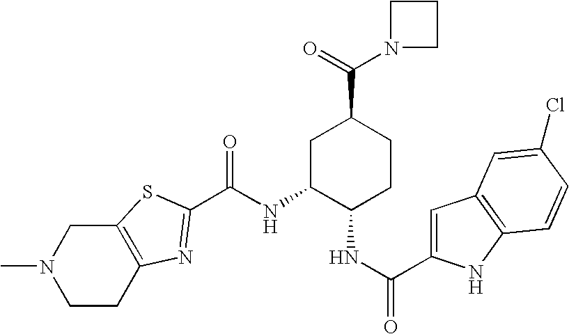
N(C1C(NC(=O)C2=CC3=C(N2)C=CC(Cl)=C3)CCC(C(=O)N2CCC2)C1)C(=O)C1=NC2=C(CN(C)CC2)S1
